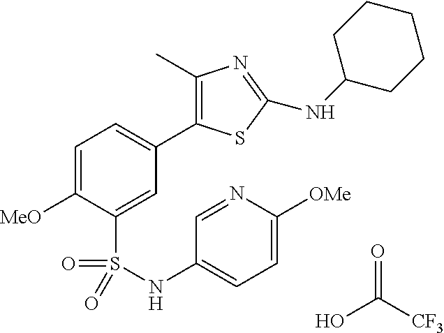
C1=C([MeO])C(S(=O)(=O)NC2=CC=C([OMe])N=C2)=CC(C2=C(C)N=C(NC3CCCCC3)S2)=C1.OC([CF3])=O
